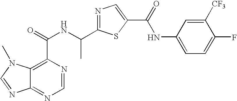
C12=NC=NC(C(=O)NC(C3=NC=C(C(=O)NC4=CC=C(F)C([CF3])=C4)S3)C)=C1N(C)C=N2
